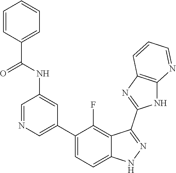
C1=NC=C(C2=CC=C3C(=C2F)C(C2=NC4=C(N2)N=CC=C4)=NN3)C=C1NC(C1=CC=CC=C1)=O
